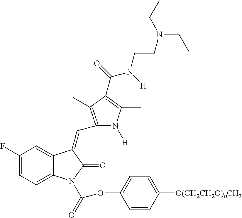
C1(F)=CC=C2C(=C1)C(=CC1=C(C)C(C(=O)N(CCN(CC)CC)[H])=C(C)N1[H])C(=O)N2C(OC1=CC=C([O(CH2CH2O)nCH3])C=C1)=O
